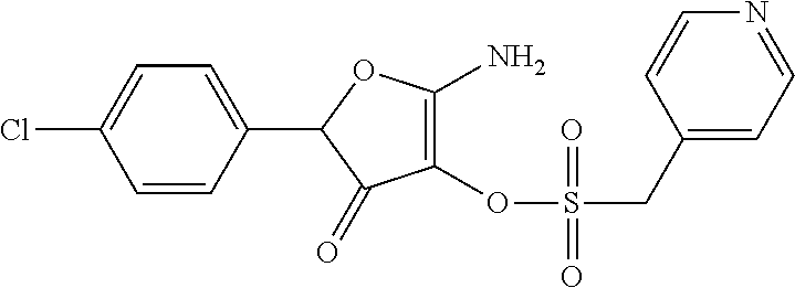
C1=CC(C2C(=O)C(OS(CC3=CC=NC=C3)(=O)=O)=C(N)O2)=CC=C1Cl
